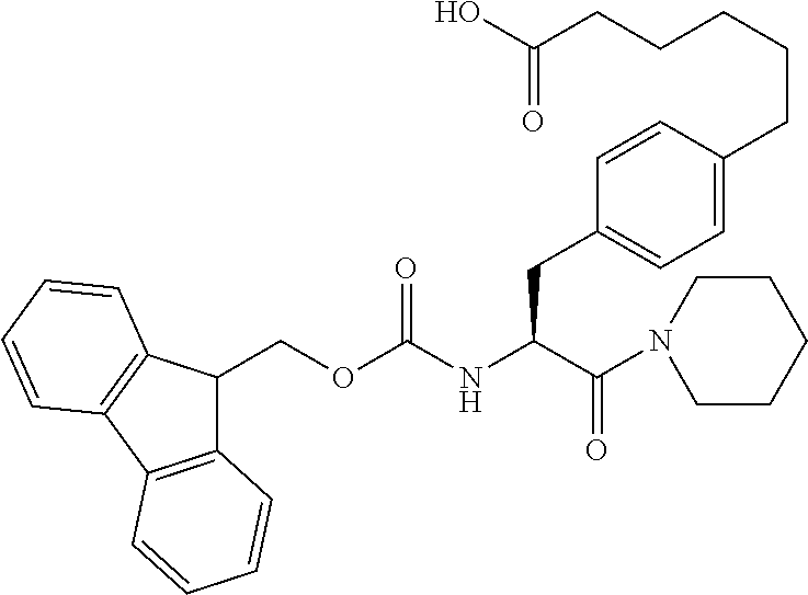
C(OC(NC(C(=O)N1CCCCC1)CC1=CC=C(CCCCCC(O)=O)C=C1)=O)C1C2=C(C3=C1C=CC=C3)C=CC=C2
